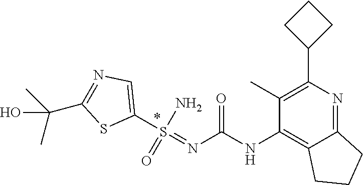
C1(S(=NC(NC2=C3C(=NC(C4CCC4)=C2C)CCC3)=O)(N)=O)=CN=C(C(C)(C)O)S1
